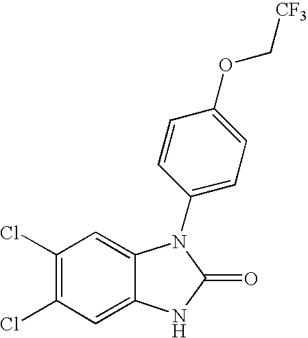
C1(Cl)=C(Cl)C=C2C(=C1)N(C1=CC=C(OC[CF3])C=C1)C(=O)N2
